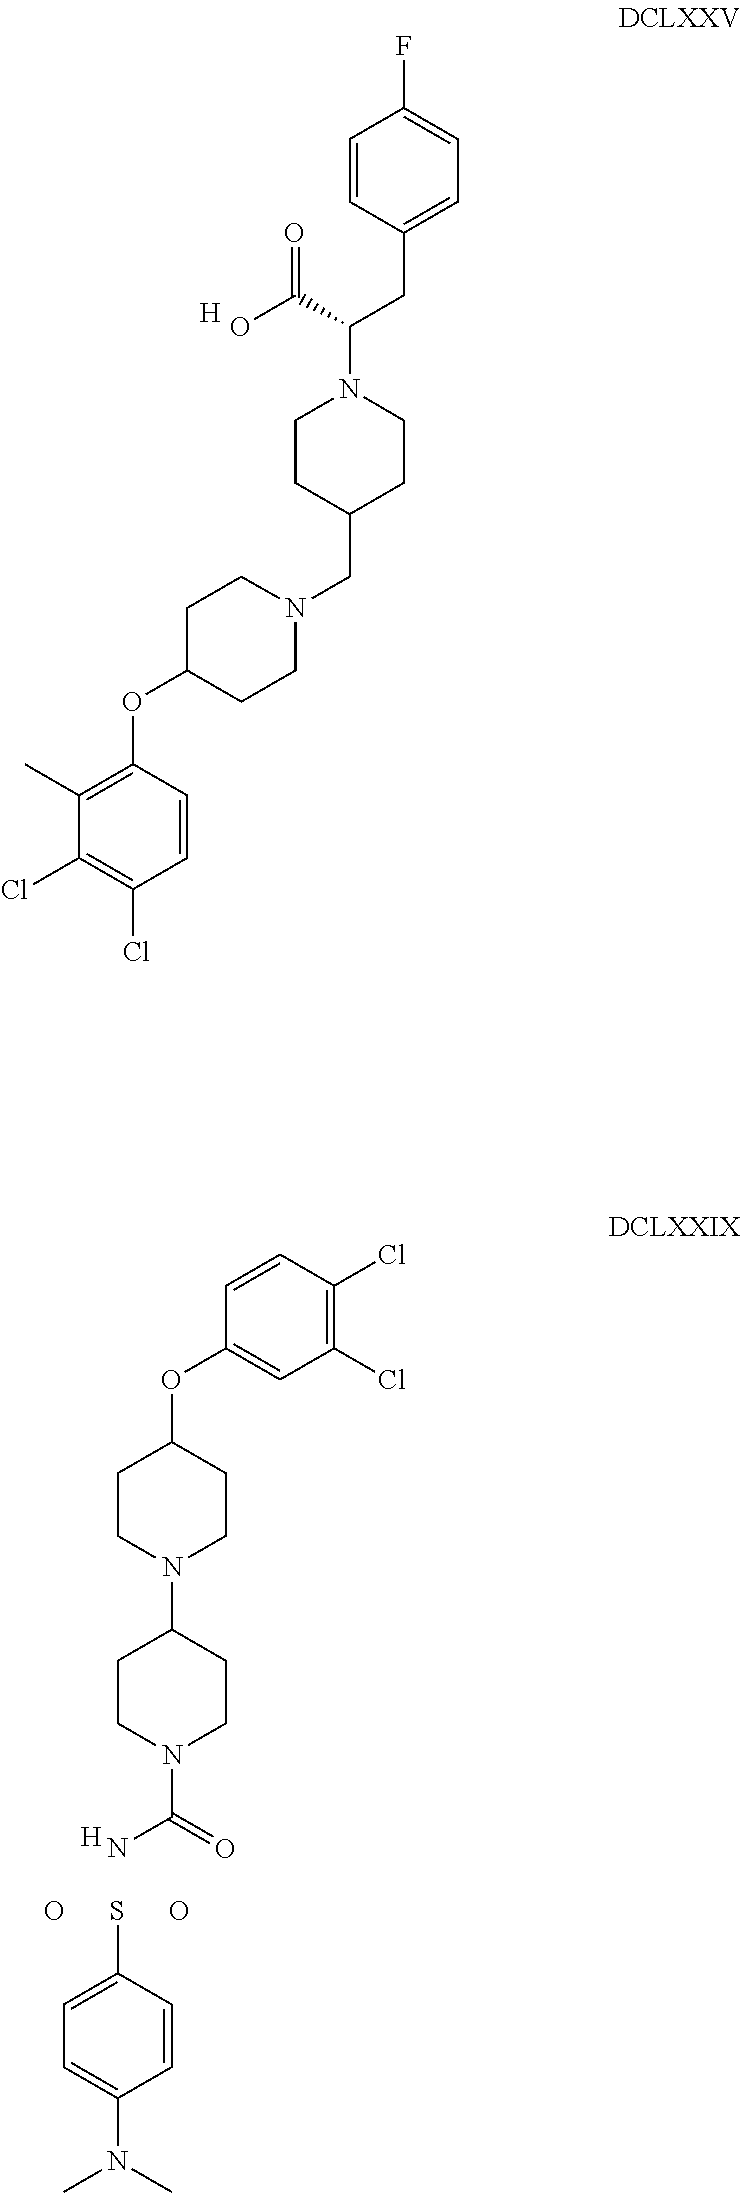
FC1=CC=C(CC(N2CCC(CN3CCC(OC4=C(C)C(Cl)=C(Cl)C=C4)CC3)CC2)C(O)=O)C=C1.[H].C1(Cl)=C(Cl)C=CC(OC2CCN(C3CCN(C(=O)N)CC3)CC2)=C1.O.O.SC1=CC=C(N(C)C)C=C1.[H]
